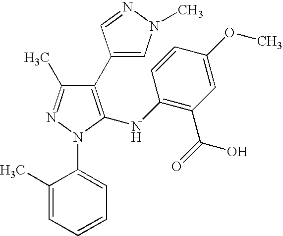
N(C1=C(C(=O)O)C=C(OC)C=C1)C1=C(C2=CN(C)N=C2)C(C)=NN1C1=CC=CC=C1C
